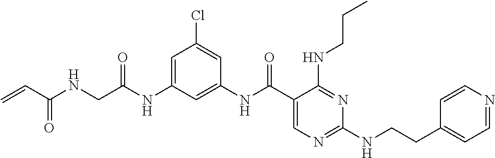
C1(NC(C2=CN=C(NCCC3=CC=NC=C3)N=C2NCCC)=O)=CC(NC(CNC(C=C)=O)=O)=CC(Cl)=C1
